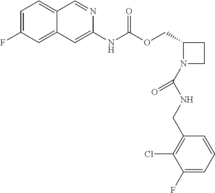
C12=CC(F)=CC=C1C=NC(NC(OCC1N(C(NCC3=C(Cl)C(F)=CC=C3)=O)CC1)=O)=C2
